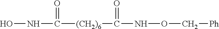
N(C([(CH2)6]C(NOC[Ph])=O)=O)O
